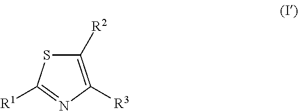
C1([R2])=C([R3])N=C([R1])S1
